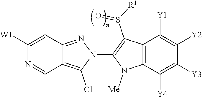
C12=C(Cl)N(C3=C(S([R1])=O)C4=C(N3[Me])C([Y4])=C([Y3])C([Y2])=C4[Y1])N=C1C=C([W1])N=C2
